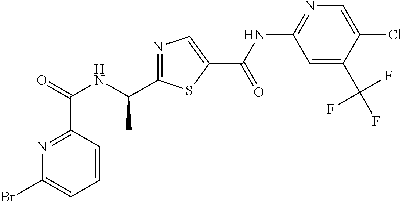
C1=CC(C(=O)NC(C)C2=NC=C(C(NC3=NC=C(Cl)C(C(F)(F)F)=C3)=O)S2)=NC(Br)=C1
